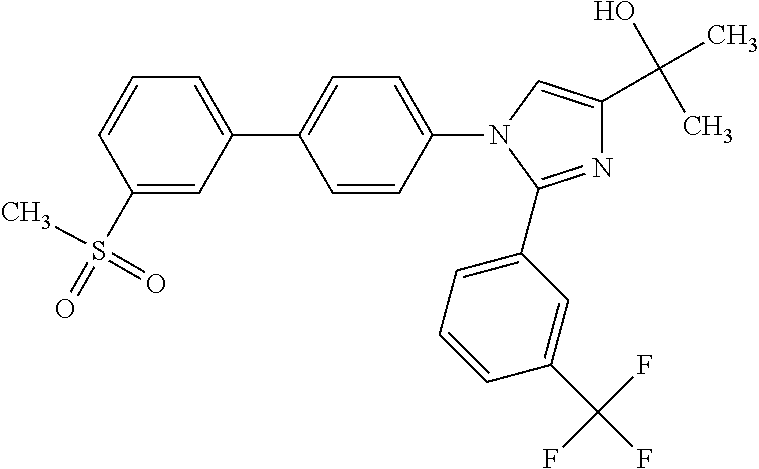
N1=C(C2=CC=CC(C(F)(F)F)=C2)N(C2=CC=C(C3=CC=CC(S(C)(=O)=O)=C3)C=C2)C=C1C(O)(C)C
